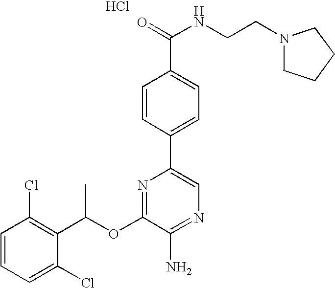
C1=CC(Cl)=C(C(OC2=NC(C3=CC=C(C(NCCN4CCCC4)=O)C=C3)=CN=C2N)C)C(Cl)=C1.Cl
